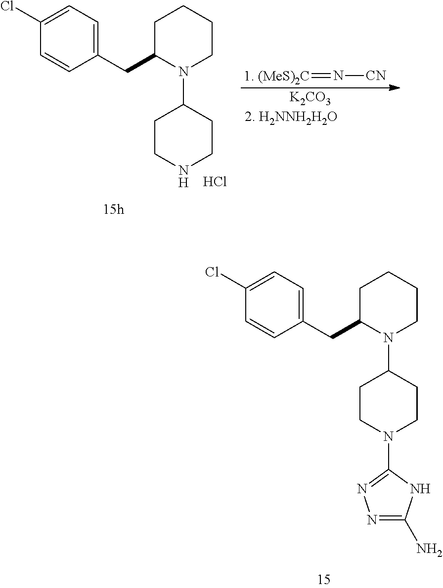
[1. (MeS)2C]=N[CN].[K2CO3].[2. H2NNH2H2O].C1(CC2N(C3CCNCC3)CCCC2)=CC=C(Cl)C=C1.Cl.C1(CC2N(C3CCN(C4=NN=C(N)N4)CC3)CCCC2)=CC=C(Cl)C=C1
